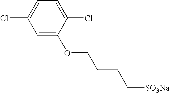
C1=C(OCCCC[SO3Na])C(Cl)=CC=C1Cl
